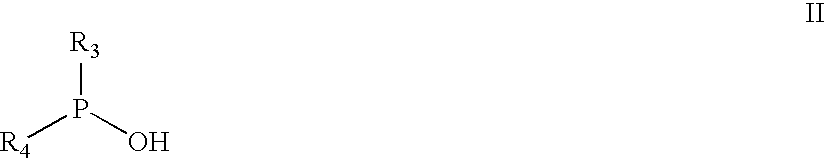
[R4]P(O)[R3]
